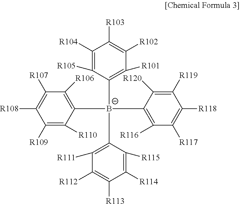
C1([R104])=C([R105])C([B-](C2=C([R106])C([R107])=C([R108])C([R109])=C2[R110])(C2=C([R116])C([R117])=C([R118])C([R119])=C2[R120])C2=C([R111])C([R112])=C([R113])C([R114])=C2[R115])=C([R101])C([R102])=C1[R103]
